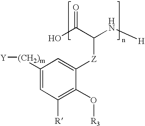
C1([(CH2)m][Y])=CC([R])=C(O[R3])C([Z]C(N[H])C(O)=O)=C1
